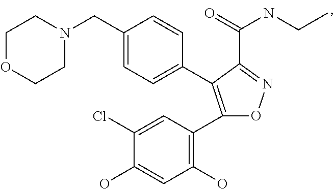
C1(C2=C(C3=C(O)C=C(O)C(Cl)=C3)ON=C2C(=O)NCC)=CC=C(CN2CCOCC2)C=C1
